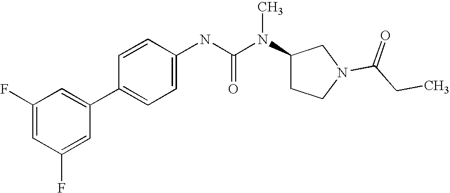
C1(F)=CC(F)=CC(C2=CC=C(NC(N(C3CCN(C(=O)CC)C3)C)=O)C=C2)=C1
